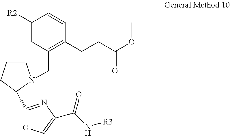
C1([R2])=CC(CN2CCCC2C2=NC(C(=O)N[R3])=CO2)=C(CCC(OC)=O)C=C1
